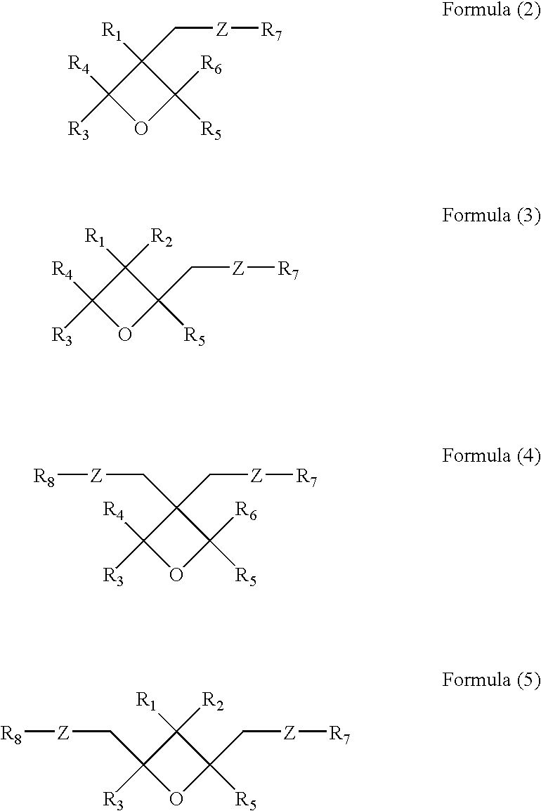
C1(C[Z][R7])([R1])C([R3])([R4])OC1([R6])[R5].C1([R2])([R1])C([R3])([R4])OC1(C[Z][R7])[R5].C1(C[Z][R7])(C[Z][R8])C([R3])([R4])OC1([R6])[R5].C1([R2])([R1])C([R3])(C[Z][R8])OC1(C[Z][R7])[R5]
